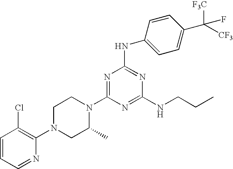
C1=CC=NC(N2CC(C)N(C3=NC(NC4=CC=C(C([F3C])([CF3])F)C=C4)=NC(NCCC)=N3)CC2)=C1Cl
